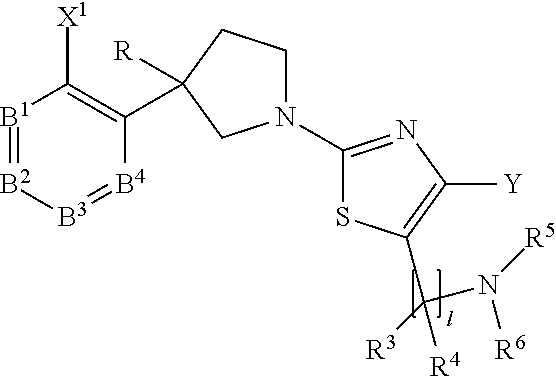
[B1]1=[B2][B3]=[B4]C(C2([R])CCN(C3=NC([Y])=C(C([R3])(N([R6])[R5])[R4])S3)C2)=C1[X1]
